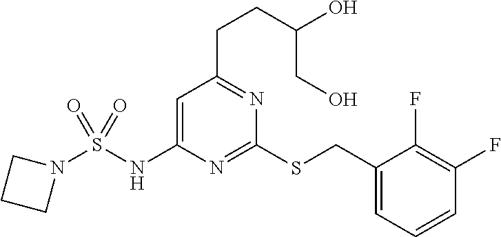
C1(CSC2=NC(NS(N3CCC3)(=O)=O)=CC(CCC(O)CO)=N2)=CC=CC(F)=C1F
